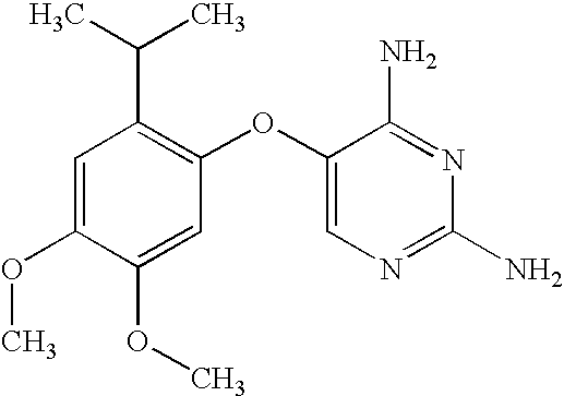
C1=C(OC)C(OC)=CC(OC2=CN=C(N)N=C2N)=C1C(C)C
